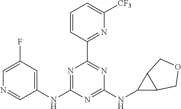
C1(NC2=NC(C3=NC([CF3])=CC=C3)=NC(NC3C4C3COC4)=N2)=CC(F)=CN=C1
